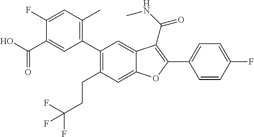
C1(C2=C(C)C=C(F)C(C(O)=O)=C2)=C(CCC(F)(F)F)C=C2C(=C1)C(C(=O)NC)=C(C1=CC=C(F)C=C1)O2
